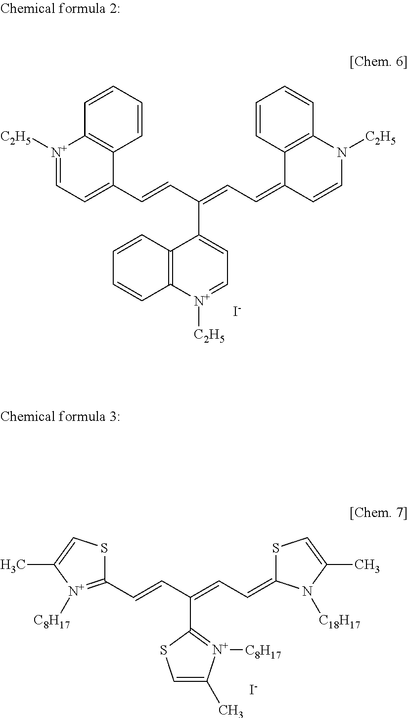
C1=CC=CC2=C1[N+]([C2H5])=CC=C2C=CC(=CC=C1C=CN([C2H5])C2=C1C=CC=C2)C1=CC=[N+]([C2H5])C2=C1C=CC=C2.[I-].C1(C=CC(=CC=C2SC=C(C)N2[C18H17])C2=[N+]([C8H17])C(C)=CS2)=[N+]([C8H17])C(C)=CS1.[I-]
